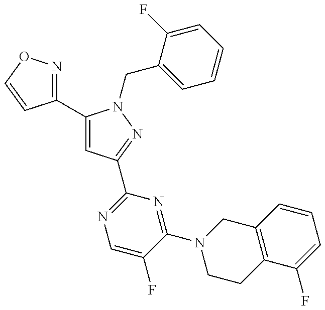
C1(C2=CC(C3=NC=C(F)C(N4CCC5=C(C4)C=CC=C5F)=N3)=NN2CC2=CC=CC=C2F)=NOC=C1
